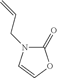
C1(=O)OC=CN1CC=C
